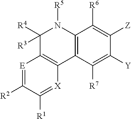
C1([R4])([R3])C2=C(C3=C(N1[R5])C([R6])=C([Z])C([Y])=C3[R7])[X]=C([R1])C([R2])=[E]2
